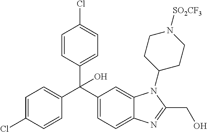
C1=C(Cl)C=CC(C(C2=CC=C3C(=C2)N(C2CCN([SO2CF3])CC2)C(CO)=N3)(C2=CC=C(Cl)C=C2)O)=C1
